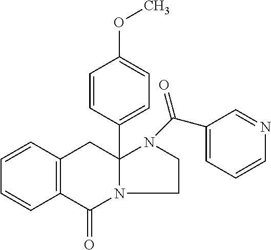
C1=CC2=C(C=C1)C(=O)N1C(C3=CC=C(OC)C=C3)(C2)N(C(C2=CC=CN=C2)=O)CC1
